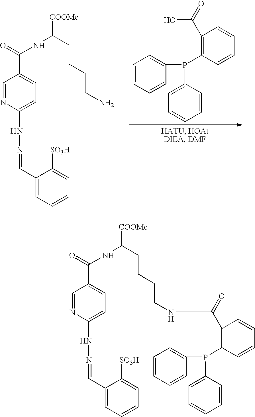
C1=CC=CC(P(C2=CC=CC=C2)C2=C(C(O)=O)C=CC=C2)=C1.C1=NC(NN=CC2=CC=CC=C2[SO3H])=CC=C1C(=O)NC(CCCCN)[COOMe].C1=NC(NN=CC2=CC=CC=C2[SO3H])=CC=C1C(=O)NC(CCCCNC(C1=C(P(C2=CC=CC=C2)C2=CC=CC=C2)C=CC=C1)=O)[COOMe]
